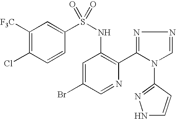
C1([F3C])=C(Cl)C=CC(S(NC2=C(C3=NN=CN3C3=NNC=C3)N=CC(Br)=C2)(=O)=O)=C1
